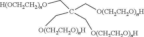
C(C[O(CH2CH2O)nH])(C[H(OCH2CH2)nO])(C[O(CH2CH2O)nH])C[O(CH2CH2O)nH]
